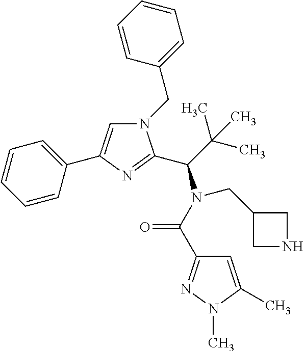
N1(CC2=CC=CC=C2)C=C(C2=CC=CC=C2)N=C1C(C(C)(C)C)N(C(=O)C1=NN(C)C(C)=C1)CC1CNC1
